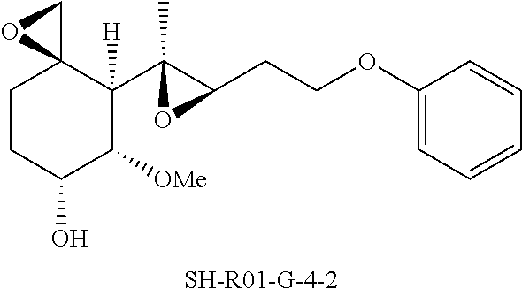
C1CC(O)C([OMe])C(C2(C)C(CCOC3=CC=CC=C3)O2)([H])C12CO2
